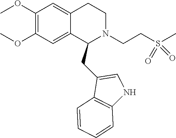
C1(OC)=C(OC)C=C2C(=C1)CCN(CCS(C)(=O)=O)C2CC1=CNC2=C1C=CC=C2
